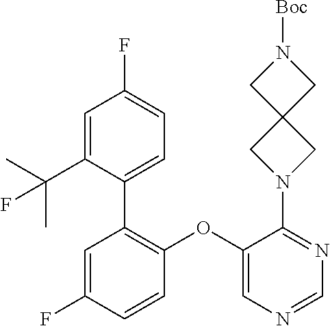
N1=C(N2CC3(C2)CN([Boc])C3)C(OC2=C(C3=CC=C(F)C=C3C(C)(F)C)C=C(F)C=C2)=CN=C1
